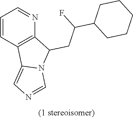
C1=CC2=C(N=C1)C(CC(C1CCCCC1)F)N1C2=CN=C1
